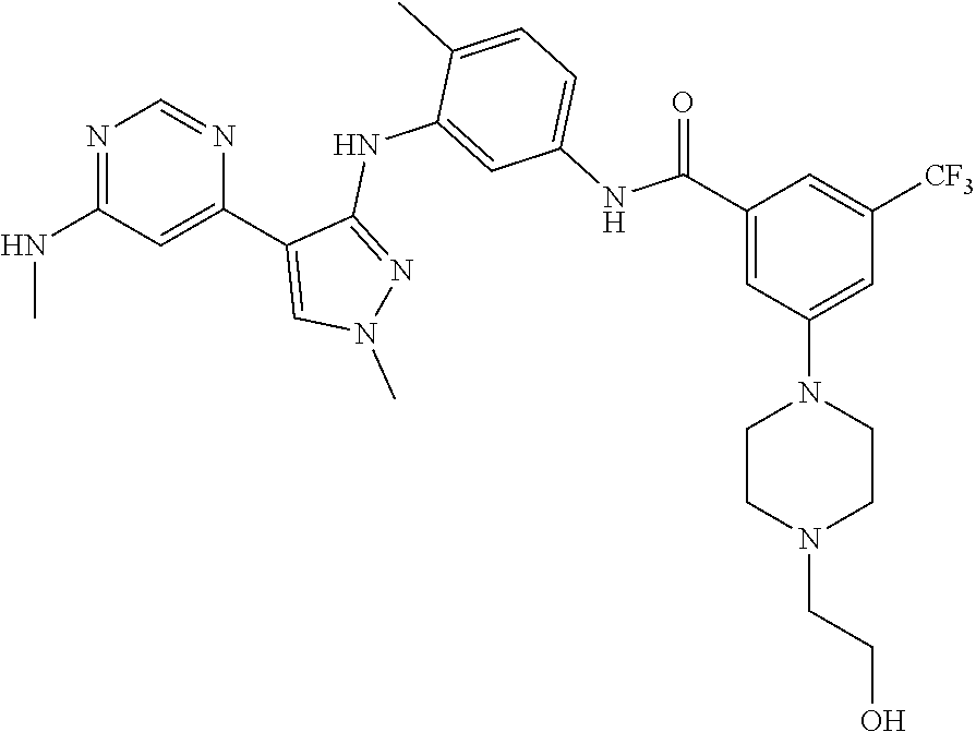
N1=C(NC)C=C(C2=CN(C)N=C2NC2=CC(NC(C3=CC(N4CCN(CCO)CC4)=CC([CF3])=C3)=O)=CC=C2C)N=C1
